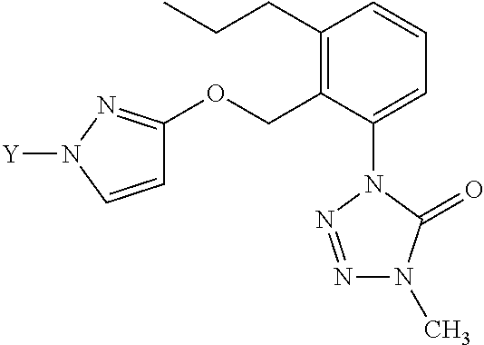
C1(CCC)=C(COC2=NN([Y])C=C2)C(N2N=NN(C)C2=O)=CC=C1
